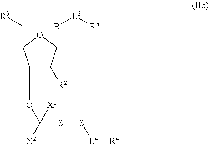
C1(OC([X2])([X1])SS[L4][R4])C([R2])C(B[L2][R5])OC1C[R3]
